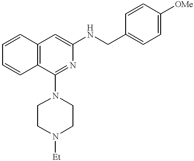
C1=CC2=C(C=C1)C(N1CCN([Et])CC1)=NC(NCC1=CC=C([OMe])C=C1)=C2
